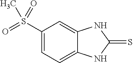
C1(S(=O)(C)=O)=CC=C2C(=C1)NC(=S)N2
